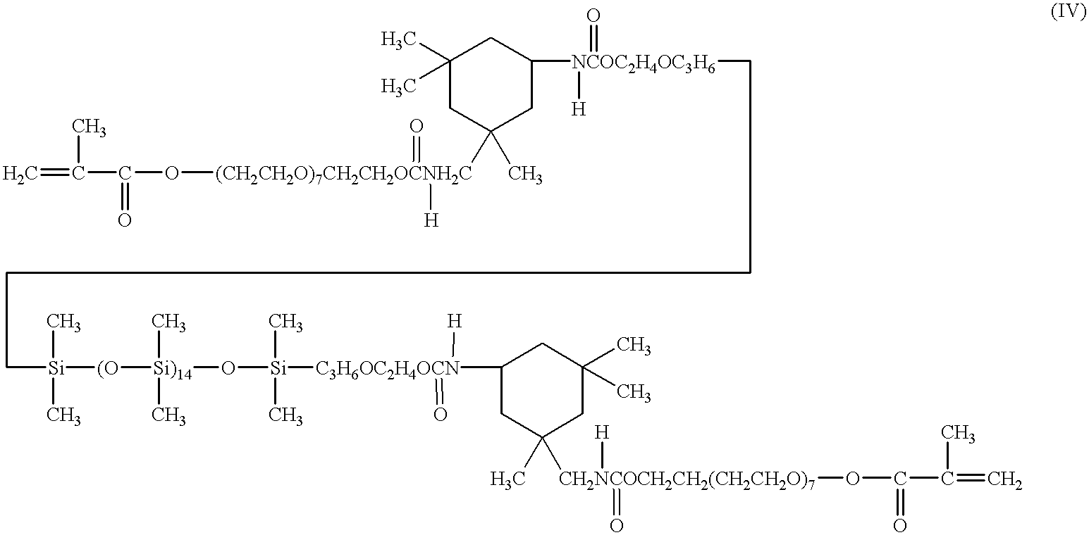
C=C(C(O[(CH2CH2O)7CH2CH2OCNH2C](C1(C)CC([NCOC2H4OC3H6](CCCC[Si]([(O][Si)14](O[Si]([C3H6OC2H4OCN](=O)([H])C2CC(C)([CH2NCOCH2CH2(CH2CH2O)7](OC(C(=C)C)=O)([H])=O)CC(C)(C)C2)(C)C)(C)C)(C)C)([H])=O)CC(C)(C)C1)(=O)[H])=O)C
